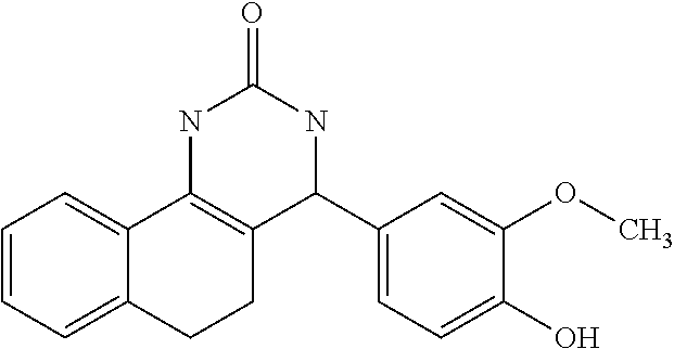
C1=CC=C2C(=C1)C1=C(CC2)C(C2=CC=C(O)C(OC)=C2)NC(=O)N1
